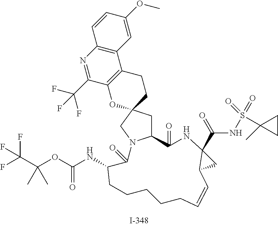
C12=C(N=C(C(F)(F)F)C3=C1CCC1(O3)CC3N(C1)C(=O)C(NC(OC(C(F)(F)F)(C)C)=O)CCCCCC=CC1C(C(=O)NS(C4(C)CC4)(=O)=O)(NC3=O)C1)C=CC(OC)=C2
